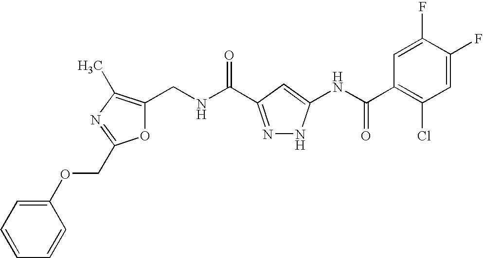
C1(CNC(=O)C2=NNC(NC(C3=C(Cl)C=C(F)C(F)=C3)=O)=C2)=C(C)N=C(COC2=CC=CC=C2)O1
